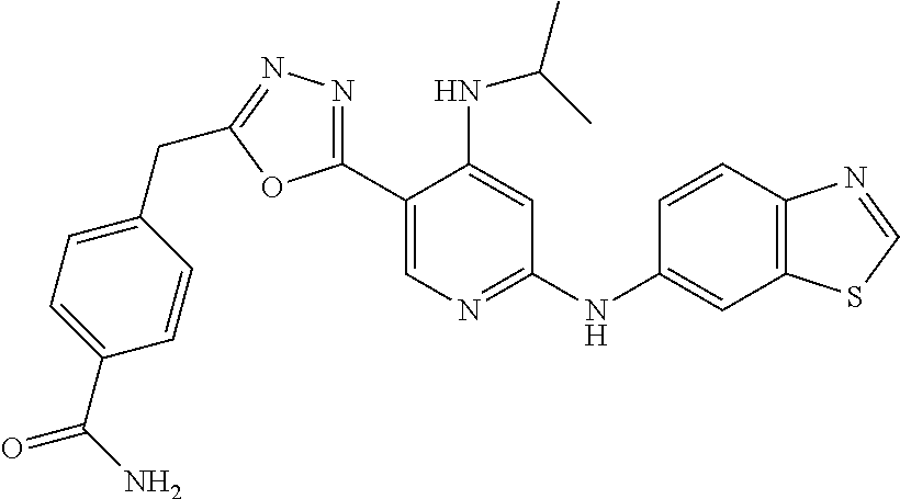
C1(C2=NN=C(CC3=CC=C(C(N)=O)C=C3)O2)=CN=C(NC2=CC3=C(C=C2)N=CS3)C=C1NC(C)C
